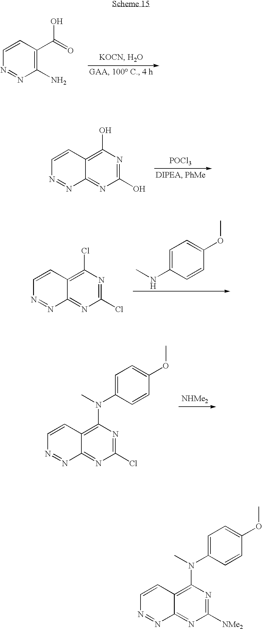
C1=CC(C(=O)O)=C(N)N=N1.[POCl3].C1=CC2=C(O)N=C(O)N=C2N=N1.C1=C(NC)C=CC(OC)=C1.C1=CC2=C(Cl)N=C(Cl)N=C2N=N1.[NHMe2].C1=C(N(C)C2=C3C(=NC(Cl)=N2)N=NC=C3)C=CC(OC)=C1.C1=C(N(C)C2=C3C(=NC([NMe2])=N2)N=NC=C3)C=CC(OC)=C1
